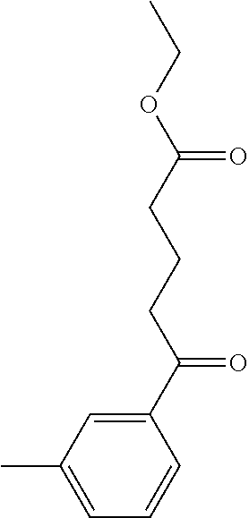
C1(C(CCCC(OCC)=O)=O)=CC(C)=CC=C1
